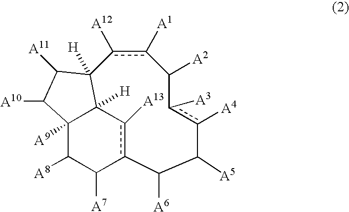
c1([A12])c([A1])C([A2])c([A3])c([A4])C([A5])C([A6])c2c([A13])C3([H])C([A9])(C([A8])C2[A7])C([A10])C([A11])C13[H]
